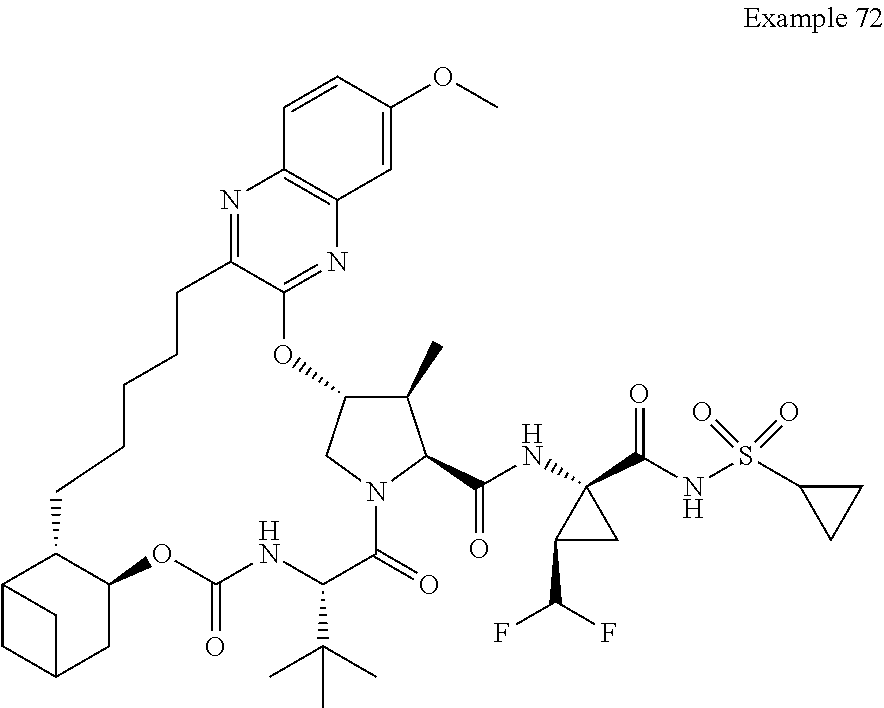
N1=C2C(=NC3=C1C=CC(OC)=C3)OC1C(C)C(C(NC3(C(NS(C4CC4)(=O)=O)=O)C(C(F)F)C3)=O)N(C(=O)C(C(C)(C)C)NC(=O)OC3C(CCCCC2)C2CC(C3)C2)C1
